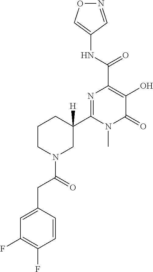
N1=CC(NC(C2=C(O)C(=O)N(C)C(C3([H])CCCN(C(CC4=CC(F)=C(F)C=C4)=O)C3)=N2)=O)=CO1
